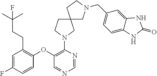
C1(N2CCC3(CN(CC4=CC=C5C(=C4)NC(=O)N5)CC3)C2)=C(OC2=C(CCC(C)(C)F)C=C(F)C=C2)C=NC=N1
